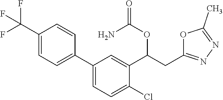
C(C(C1=CC(C2=CC=C(C(F)(F)F)C=C2)=CC=C1Cl)OC(=O)N)C1=NN=C(C)O1
